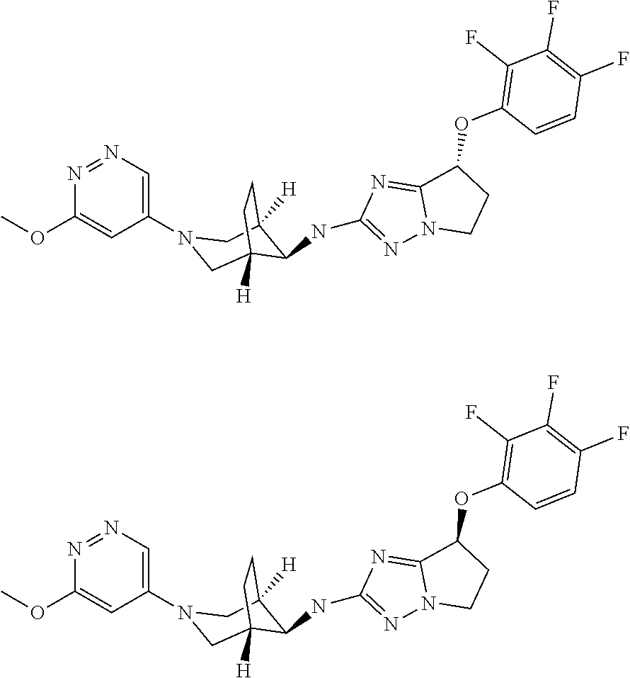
N1(C2=CN=NC(OC)=C2)CC2([H])C(NC3=NN4C(=N3)C(OC3=C(F)C(F)=C(F)C=C3)CC4)C([H])(C1)CC2.N1(C2=CN=NC(OC)=C2)CC2([H])C(NC3=NN4C(=N3)C(OC3=C(F)C(F)=C(F)C=C3)CC4)C([H])(C1)CC2
